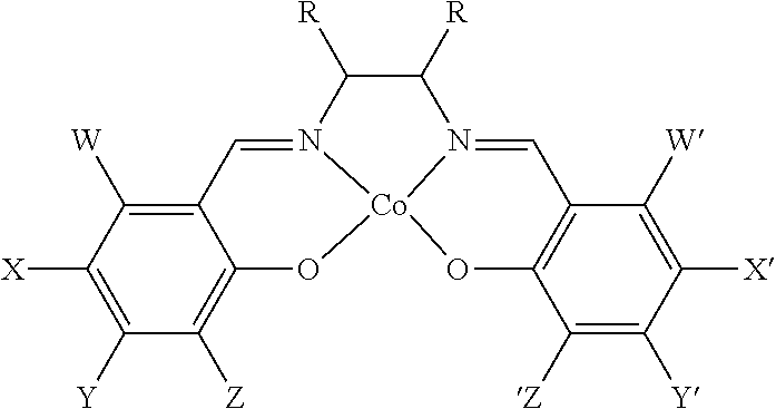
C12=C([Z])C([Y])=C([X])C([W])=C1C=N1[Co]3(O2)OC2=C(C=N3C([R])C1[R])C([W])=C([X])C([Y])=C2[Z]
